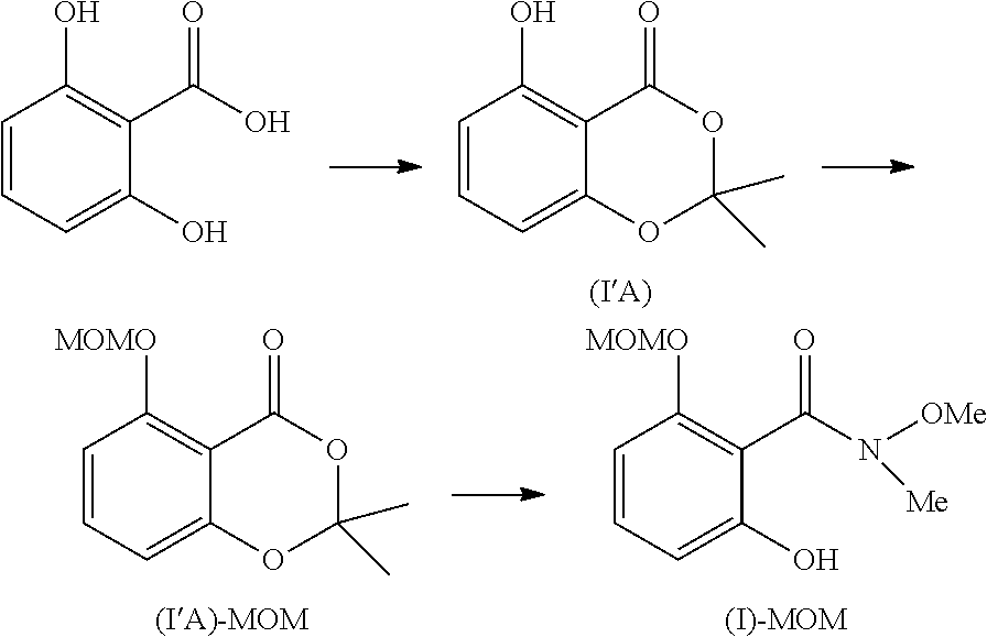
C1=CC=C2C(=C1O)C(=O)OC(C)(C)O2.C1=CC=C(O)C(C(O)=O)=C1O.C1=CC=C2C(=C1[MOMO])C(=O)OC(C)(C)O2.C1=CC=C(O)C(C(N([OMe])[Me])=O)=C1[MOMO].[(I)-MOM]
